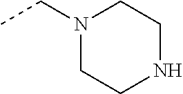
N1(CC)CCNCC1
